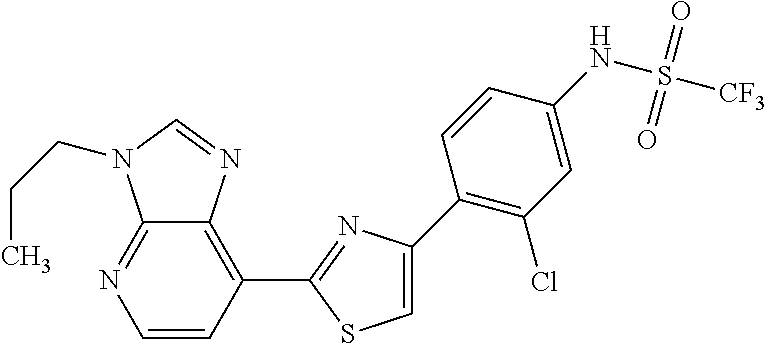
C1=CC(C2=NC(C3=C(Cl)C=C(NS([CF3])(=O)=O)C=C3)=CS2)=C2C(=N1)N(CCC)C=N2
